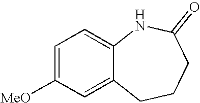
C1=C([MeO])C=C2C(=C1)NC(=O)CCC2
